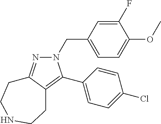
C1(C2=C3C(=NN2CC2=CC=C(OC)C(F)=C2)CCNCC3)=CC=C(Cl)C=C1
